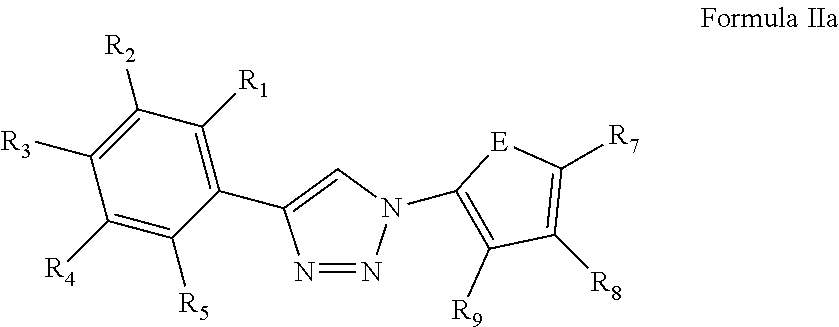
N1=NN(C2=C([R9])C([R8])=C([R7])[E]2)C=C1C1=C([R1])C([R2])=C([R3])C([R4])=C1[R5]
